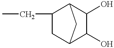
C1(CC)CC2C(O)C(O)C1C2
